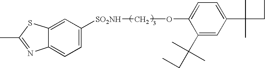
C12=CC([SO2NH]COC3=CC=C(C(C)(C)CC)C=C3C(C)(C)CC)=CC=C1N=C(C)S2
